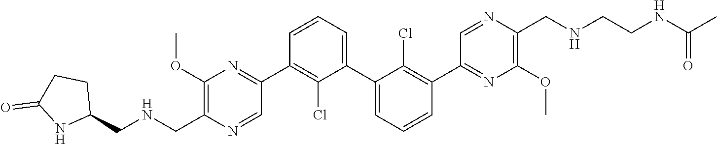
C1(OC)=C(C[HN]CC2CCC(=O)N2)N=CC(C2=C(Cl)C(C3=CC=CC(C4=NC(OC)=C(CNCC[HN]C(C)=O)N=C4)=C3Cl)=CC=C2)=N1
